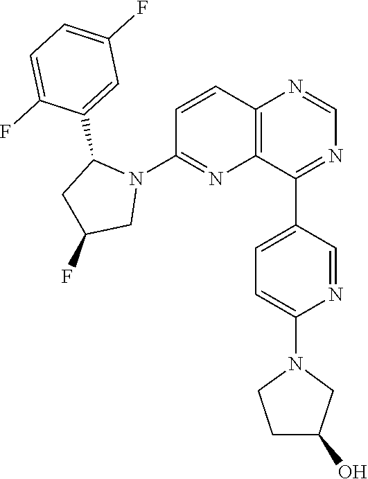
C1=CC2=C(N=C1N1C(C3=CC(F)=CC=C3F)CC(F)C1)C(C1=CC=C(N3CCC(O)C3)N=C1)=NC=N2
